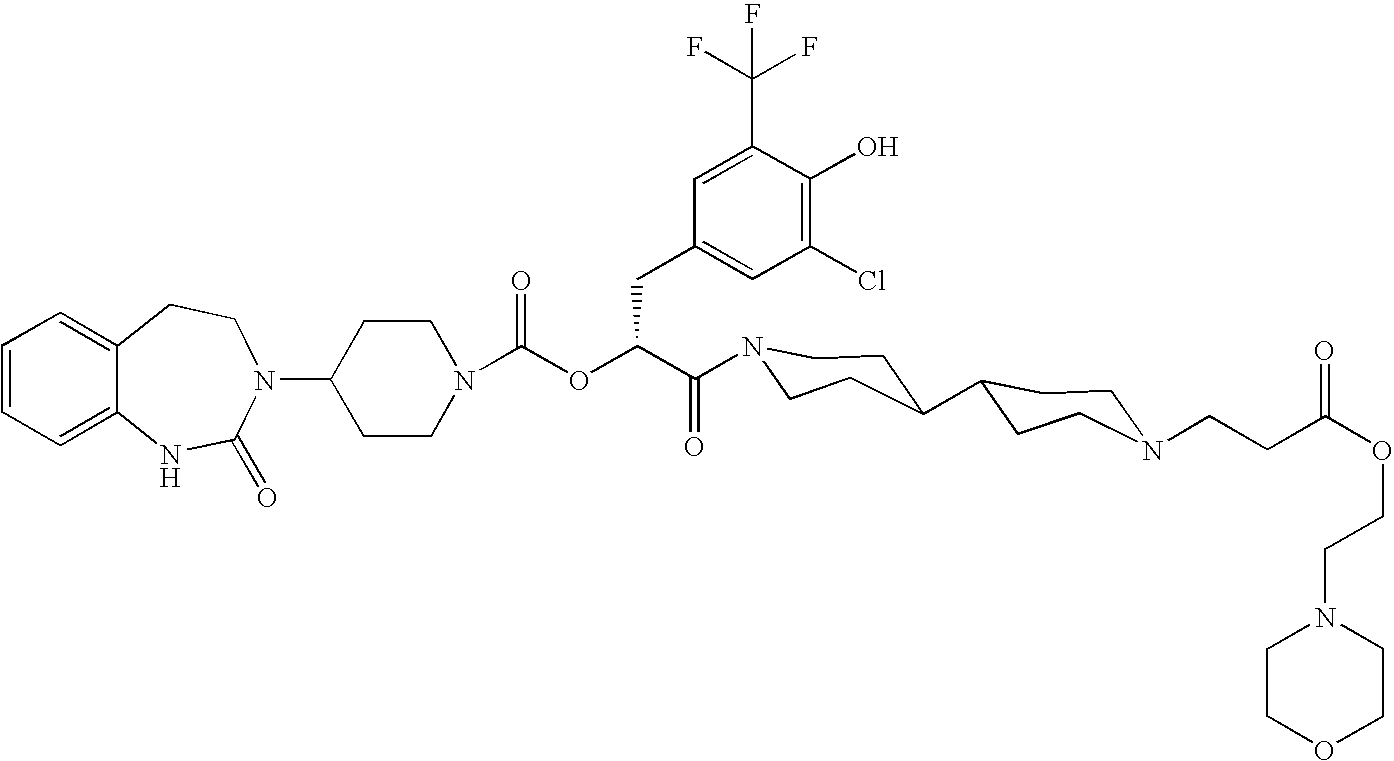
C12=CC=CC=C1NC(=O)N(C1CCN(C(OC(C(=O)N3CCC(C4CCN(CCC(OCCN5CCOCC5)=O)CC4)CC3)CC3=CC(Cl)=C(O)C(C(F)(F)F)=C3)=O)CC1)CC2
